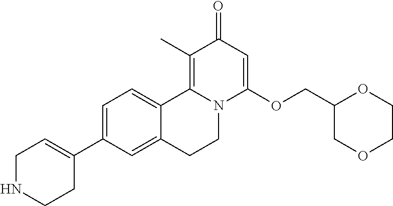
C1(C2=CC=C3C(=C2)CCN2C3=C(C)C(=O)C=C2OCC2COCCO2)=CCNCC1
